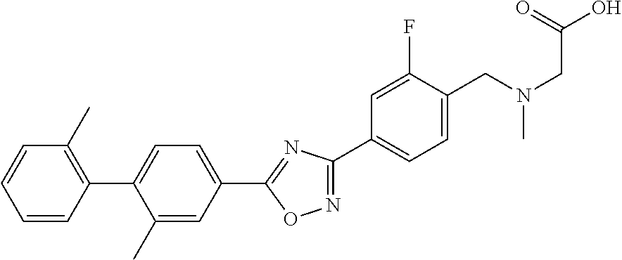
C1=CC(C2=CC=C(C3=NC(C4=CC=C(CN(CC(O)=O)C)C(F)=C4)=NO3)C=C2C)=C(C)C=C1
